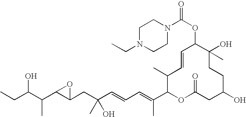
OC(C(C)C1C(CC(O)(C)C=CC=C(C)C2OC(=O)CC(O)CCC(C)(O)C(OC(N3CCN(CC)CC3)=O)C=CC2C)O1)CC
